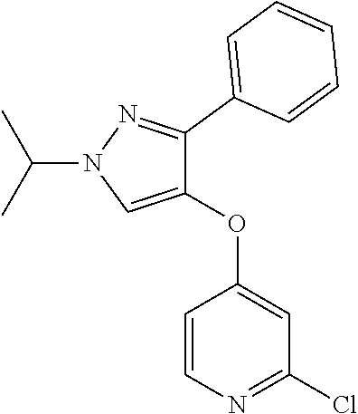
C1=CN=C(Cl)C=C1OC1=CN(C(C)C)N=C1C1=CC=CC=C1
